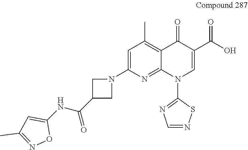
C1=C(N2CC(C(NC3=CC(C)=NO3)=O)C2)N=C2C(=C1C)C(=O)C(C(O)=O)=CN2C1=NC=NS1
